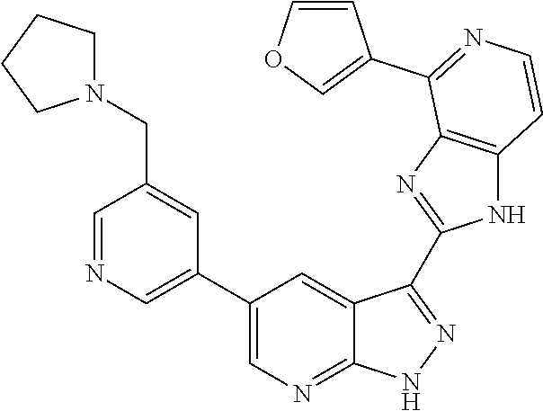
C1=NC=C(C2=CN=C3C(=C2)C(C2=NC4=C(N2)C=CN=C4C2=COC=C2)=NN3)C=C1CN1CCCC1
